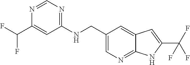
C1(NCC2=CN=C3C(=C2)C=C(C(F)(F)F)N3)=NC=NC(C(F)F)=C1
